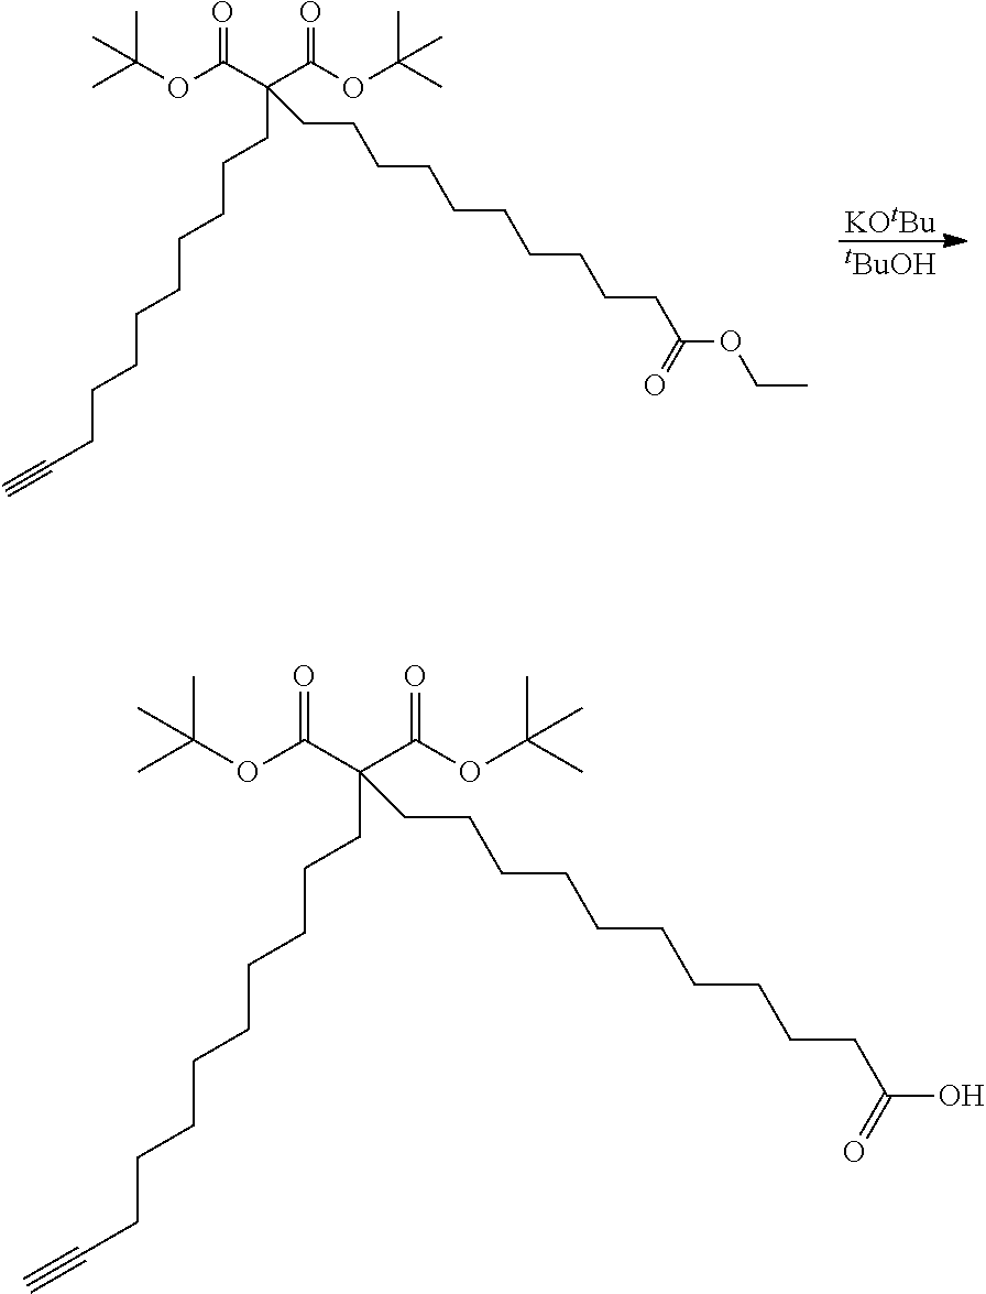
[KOtBu].[tBuOH].O=C(C(C(OC(C)(C)C)=O)(CCCCCCCCCC#C)CCCCCCCCCCC(OCC)=O)OC(C)(C)C.O=C(C(C(OC(C)(C)C)=O)(CCCCCCCCCC#C)CCCCCCCCCCC(O)=O)OC(C)(C)C
